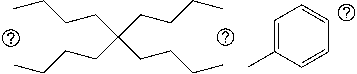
C(CCCC)(CCCC)(CCCC)CCCC.C1=C(C)C=CC=C1
